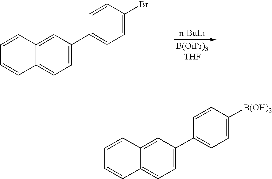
[n-BuLi].C1=C(C2=CC=C(Br)C=C2)C=C2C(=C1)C=CC=C2.C1=C(C2=CC=C([B(OH)2])C=C2)C=C2C(=C1)C=CC=C2
